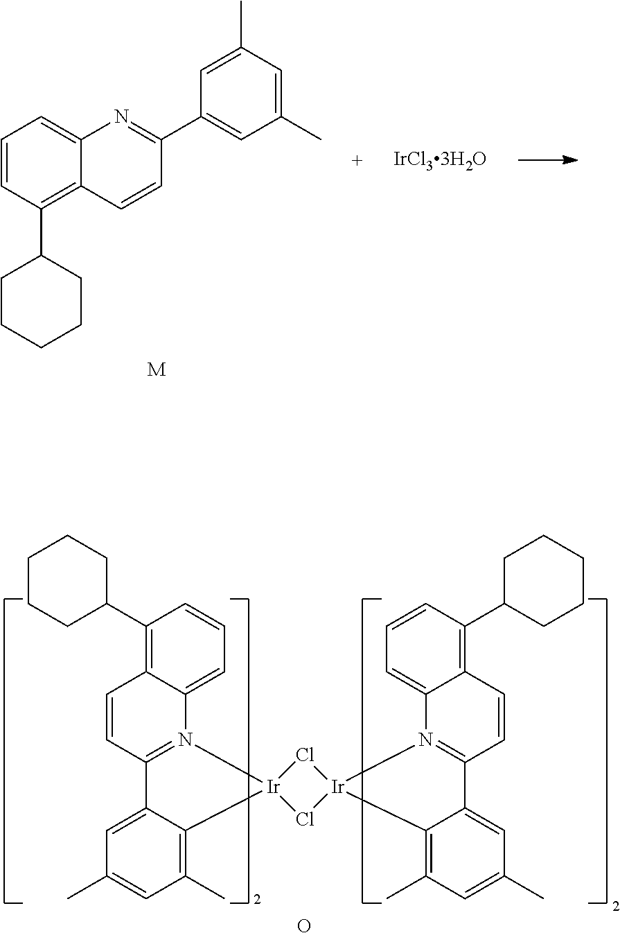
C1=C2C(=C(C3CCCCC3)C=C1)C=CC(C1=CC(C)=CC(C)=C1)=N2.[M].C1(C2CCCCC2)=C2C(=CC=C1)N1=C(C=C2)C2=CC(C)=CC(C)=C2[Ir]12Cl[Ir]1(Cl2)N2=C(C=CC3=C(C4CCCCC4)C=CC=C32)C2=CC(C)=CC(C)=C12.O
